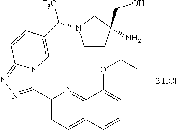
C1(C2=NN=C3N2C=C(C([F3C])N2CCC(CO)(N)C2)C=C3)=CC=C2C(=N1)C(OC(C)C)=CC=C2
